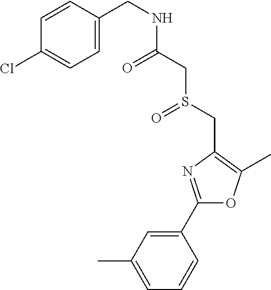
C1=C(C)C=C(C2=NC(CS(=O)CC(=O)NCC3=CC=C(Cl)C=C3)=C(C)O2)C=C1
